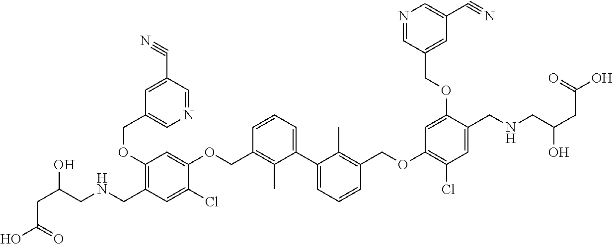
C1(OCC2=CN=CC(C#N)=C2)=C(CNCC(CC(=O)O)O)C=C(Cl)C(OCC2=C(C)C(C3=CC=CC(COC4=C(Cl)C=C(CNCC(CC(=O)O)O)C(OCC5=CC(C#N)=CN=C5)=C4)=C3C)=CC=C2)=C1
